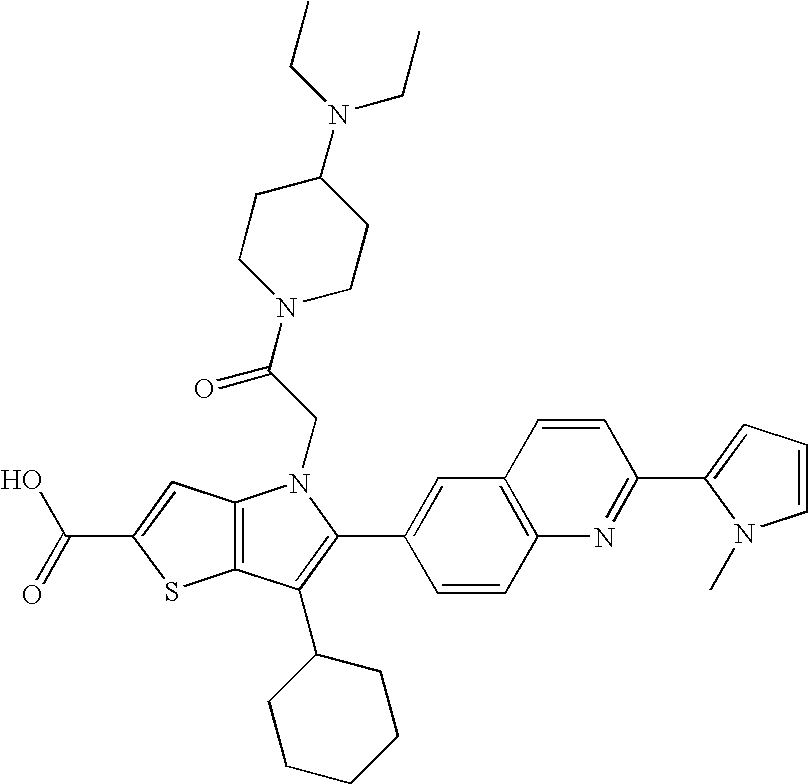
C(C1=CC2=C(S1)C(C1CCCCC1)=C(C1=CC3=C(C=C1)N=C(C1=CC=CN1C)C=C3)N2CC(N1CCC(N(CC)CC)CC1)=O)(=O)O
